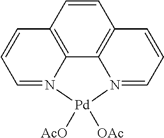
C12=C3C4=C(C=C1)C=CC=N4[Pd]([AcO])([OAc])N3=CC=C2
